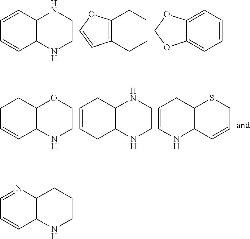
C1=CC2=C(C=C1)NCCN2.C12=C(CCCC1)OC=C2.C12=CC=CC=C1OCO2.C1C=CC2C(C1)OCCN2.C1=CCC2C(C1)NCCN2.C1=CNC2C(C1)SCC=C2.C1=NC2=C(C=C1)NCCC2
